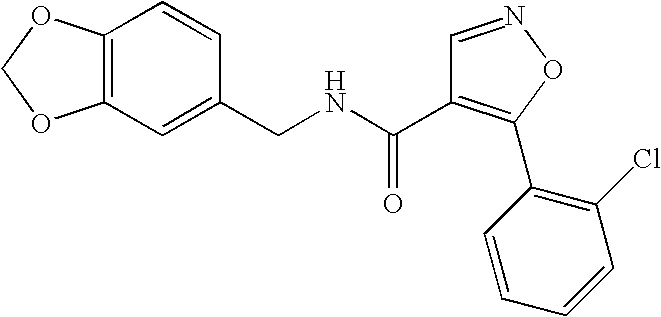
C12=C(OCO1)C=CC(CNC(=O)C1=C(C3=C(Cl)C=CC=C3)ON=C1)=C2
